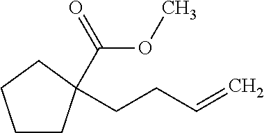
C(OC)(=O)C1(CCC=C)CCCC1
